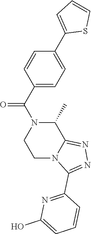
C1(C(=O)N2CCN3C(=NN=C3C3=NC(O)=CC=C3)C2C)=CC=C(C2=CC=CS2)C=C1
